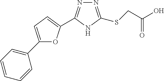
C1(C2=CC=CC=C2)=CC=C(C2=NN=C(SCC(O)=O)N2)O1
